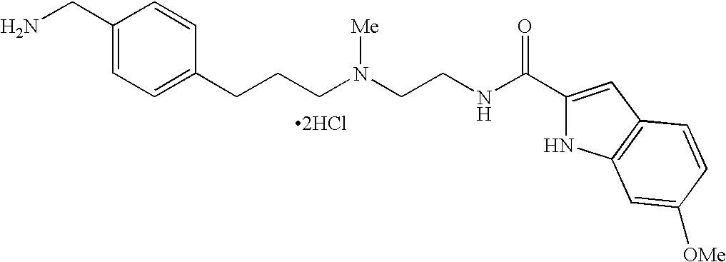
[2HCl].C1(CN)=CC=C(CCCN(CCNC(C2=CC3=C(N2)C=C([OMe])C=C3)=O)[Me])C=C1
